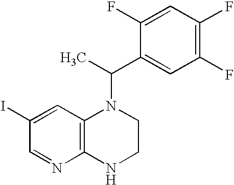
IC1=CC2=C(N=C1)NCCN2C(C)C1=CC(F)=C(F)C=C1F
